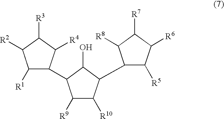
C1([R1])C([R2])C([R3])C([R4])C1C1C([R9])C([R10])C(C2C([R5])C([R6])C([R7])C2[R8])C1O
